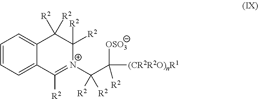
C1=CC=C2C(=C1)C([R2])([R2])C([R2])([R2])[N+](C(C([OSO3])([R2])[(CR2R2O)nR1])([R2])[R2])=C2[R2]
